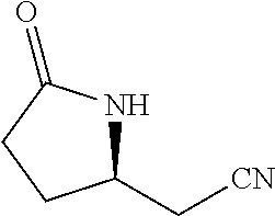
C1(C[CN])NC(=O)CC1
